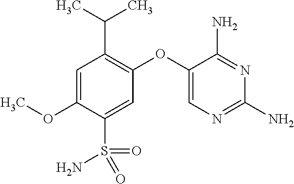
C1=C(OC)C(S(=O)(=O)N)=CC(OC2=CN=C(N)N=C2N)=C1C(C)C
